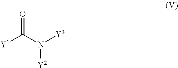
[Y1]C(=O)N([Y2])[Y3]
